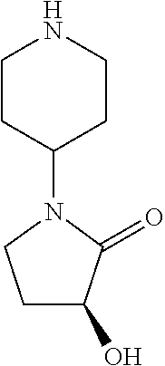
C1(N2CCC(O)C2=O)CCNCC1
